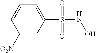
C1([O2N])=CC(S(NO)(=O)=O)=CC=C1
